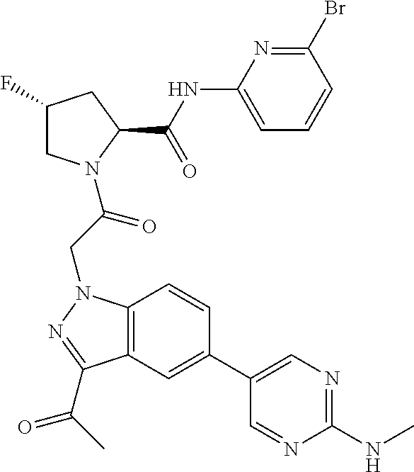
BrC1=NC(NC(C2CC(F)CN2C(CN2C3=C(C(C(C)=O)=N2)C=C(C2=CN=C(NC)N=C2)C=C3)=O)=O)=CC=C1
